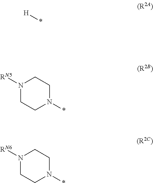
[H]*.N1([RN5])CCN(*)CC1.N1([RN6])CCN(*)CC1
